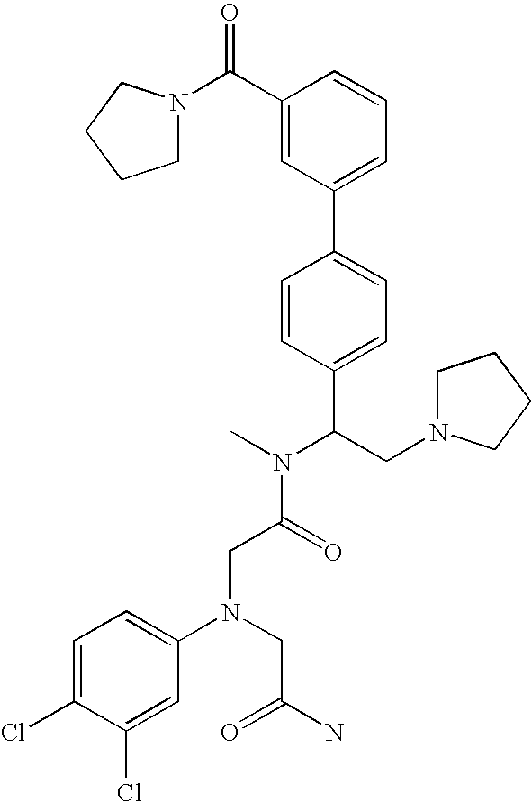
C(C(N(C)C(CN1CCCC1)C1=CC=C(C2=CC=CC(C(=O)N3CCCC3)=C2)C=C1)=O)N(C1=CC=C(Cl)C(Cl)=C1)CC(N)=O
